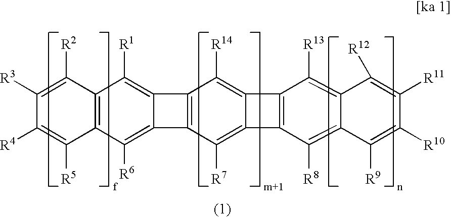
C12=C(C([R6])=C3C(=C1[R1])C1=C3C([R7])=C3C(=C1[R14])C1=C3C([R8])=C3C(=C1[R13])C([R12])=C([R11])C([R10])=C3[R9])C([R5])=C([R4])C([R3])=C2[R2]
